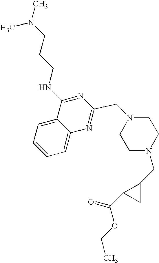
C1(CN2CCN(CC3=NC4=CC=CC=C4C(NCCCN(C)C)=N3)CC2)CC1C(OCC)=O
